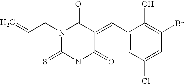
N1(CC=C)C(=S)NC(=O)C(=CC2=CC(Cl)=CC(Br)=C2O)C1=O
